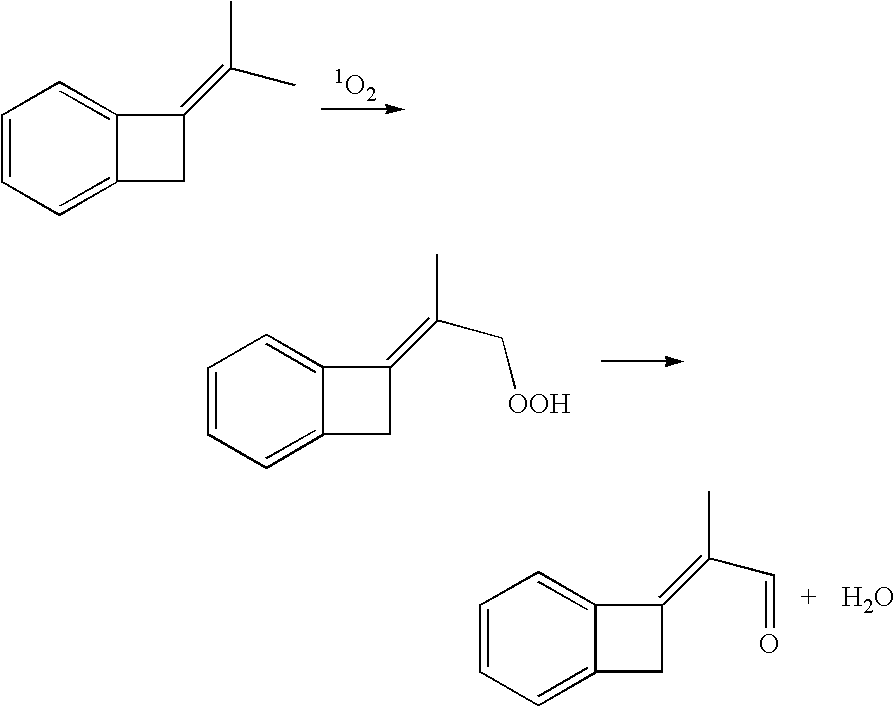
C1=CC=C2C(=C1)C(=C(C)C)C2.C1=CC=C2C(=C1)C(=C(C[OOH])C)C2.C1=CC=C2C(=C1)C(=C(C=O)C)C2.O
